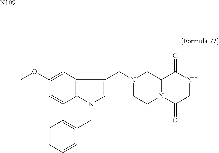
C1(OC)=CC2=C(C=C1)N(CC1=CC=CC=C1)C=C2CN1CCN2C(C1)C(=O)NCC2=O.[N109]
